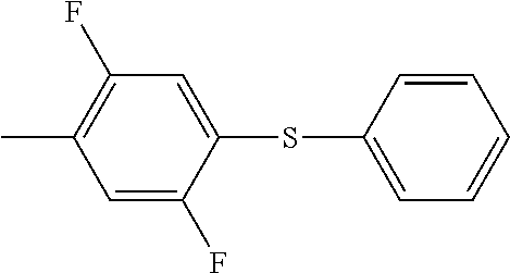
CC1=C(F)C=C(SC2=CC=CC=C2)C(F)=C1
